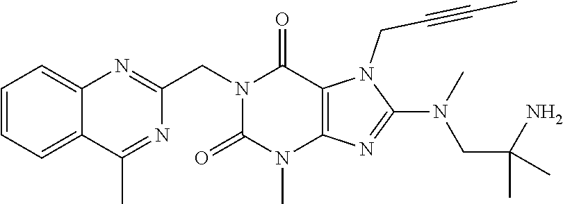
C1=CC=C2C(=C1)N=C(CN1C(=O)N(C)C3=C(C1=O)N(CC#CC)C(N(CC(C)(N)C)C)=N3)N=C2C
